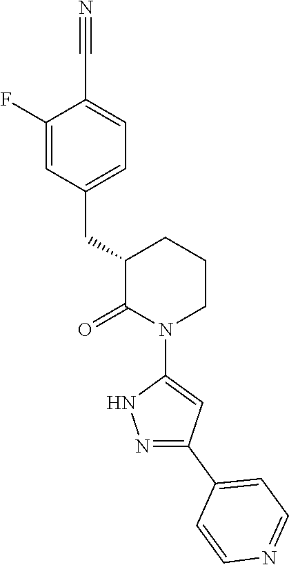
C1(F)=CC(CC2C(=O)N(C3=CC(C4=CC=NC=C4)=NN3)CCC2)=CC=C1C#N
